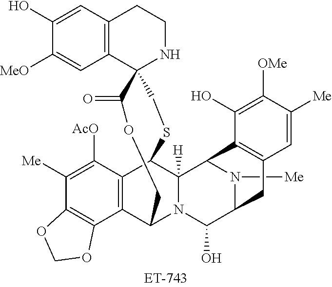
C12=C(C3=C(C([Me])=C1[AcO])OCO3)C1N3C([H])(C2SCC2(C4=C(CCN2)C=C(O)C([MeO])=C4)C(=O)OC1)C1N([Me])C(C3O)CC2=C1C(O)=C([OMe])C([Me])=C2
